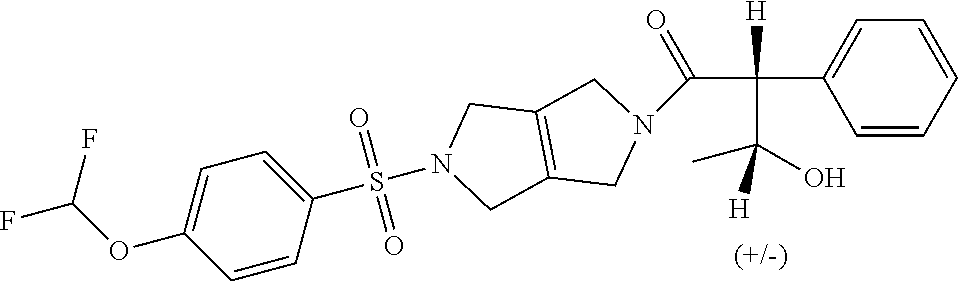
C1=CC=CC=C1C(C(=O)N1CC2=C(CN(S(C3=CC=C(OC(F)F)C=C3)(=O)=O)C2)C1)([H])C(O)(C)[H]
